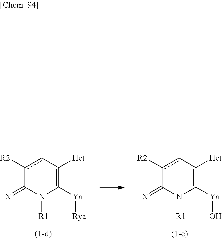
C1([Ya][Rya])=C([Het])cc([R2])C(=[X])N1[R1].C1([Ya]O)=C([Het])cc([R2])C(=[X])N1[R1]
